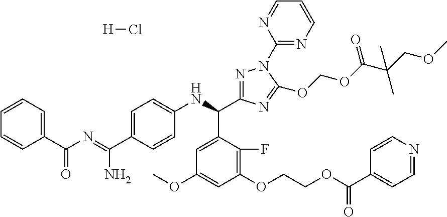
C1=C(NC(C2=NN(C3=NC=CC=N3)C(OCOC(C(COC)(C)C)=O)=N2)C2=CC(OC)=CC(OCCOC(C3=CC=NC=C3)=O)=C2F)C=CC(C(=NC(C2=CC=CC=C2)=O)N)=C1.[H]Cl
